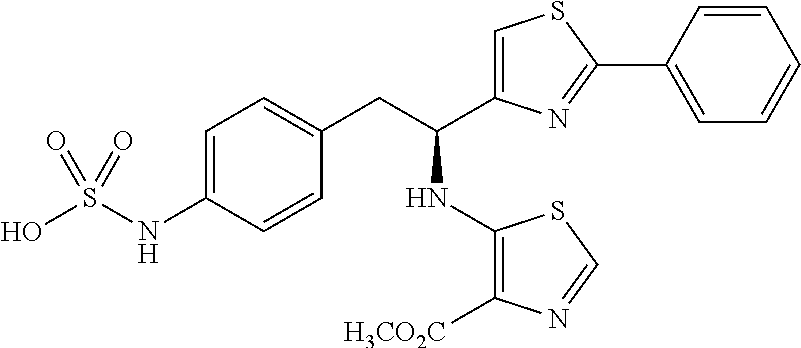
C1=C(NS(O)(=O)=O)C=CC(CC(NC2=C([H3CO2C])N=CS2)C2=CSC(C3=CC=CC=C3)=N2)=C1
